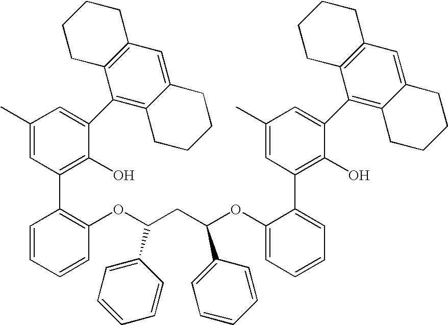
C1(C)=CC(C2=C(OC(CC(OC3=CC=CC=C3C3=C(O)C(C4=C5C(=CC6=C4CCCC6)CCCC5)=CC(C)=C3)C3=CC=CC=C3)C3=CC=CC=C3)C=CC=C2)=C(O)C(C2=C3C(=CC4=C2CCCC4)CCCC3)=C1
